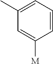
C1(C)=CC=CC([M])=C1
